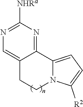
C12=NC([NHRa])=NC=C1CCN1C2=CC=C1[R2]
